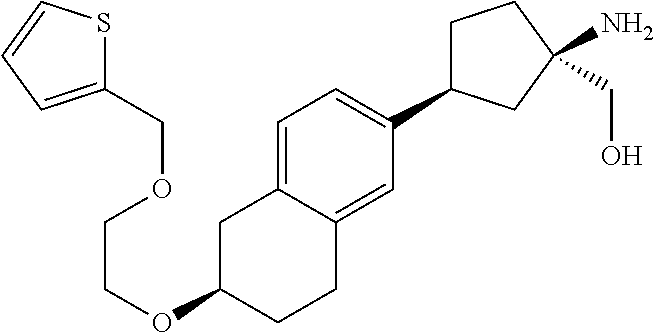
C1=C2C(=CC(C3CCC(N)(CO)C3)=C1)CCC(OCCOCC1=CC=CS1)C2
